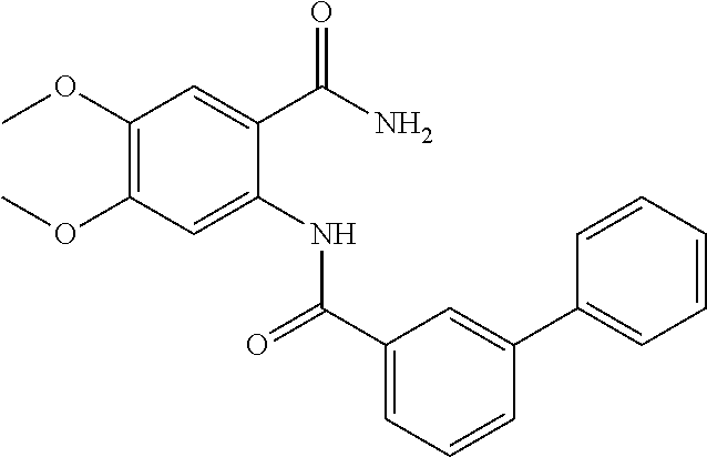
C1(OC)=C(OC)C=C(NC(C2=CC=CC(C3=CC=CC=C3)=C2)=O)C(C(N)=O)=C1
